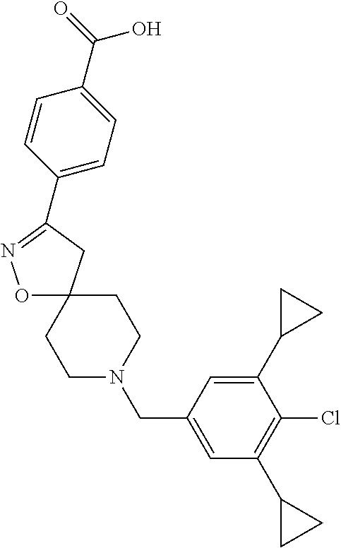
O1C2(CC(C3=CC=C(C(=O)O)C=C3)=N1)CCN(CC1=CC(C3CC3)=C(Cl)C(C3CC3)=C1)CC2
